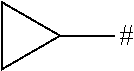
C1CC1[#]
